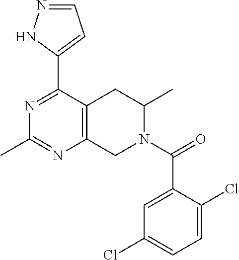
C1=NNC(C2=NC(C)=NC3=C2CC(C)N(C(=O)C2=CC(Cl)=CC=C2Cl)C3)=C1
